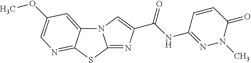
N12C3=CC(OC)=CN=C3SC1=NC(C(NC1=NN(C)C(=O)C=C1)=O)=C2
